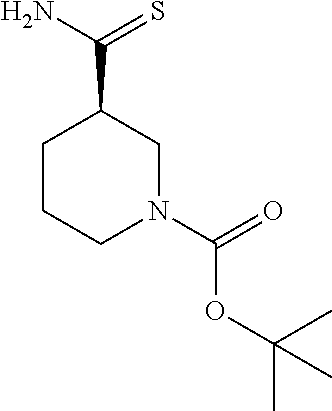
C1(C(N)=S)CCCN(C(=O)OC(C)(C)C)C1
